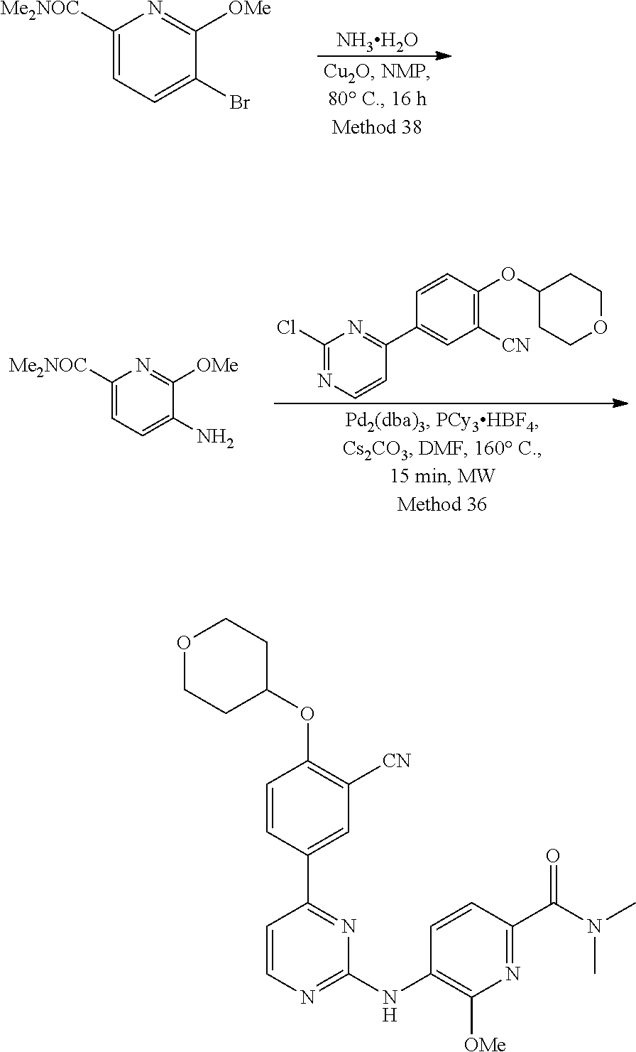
C1([Me2NOC])=CC=C(Br)C([OMe])=N1.[NH3H2O].C1([Me2NOC])=CC=C(N)C([OMe])=N1.C1(Cl)=NC=CC(C2=CC([CN])=C(OC3CCOCC3)C=C2)=N1.O1CCC(OC2=C([CN])C=C(C3=NC(NC4=C([OMe])N=C(C(N(C)C)=O)C=C4)=NC=C3)C=C2)CC1
